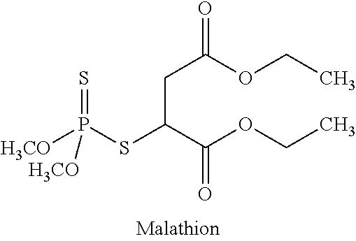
C(C(C(OCC)=O)SP([H3CO])([H3CO])=S)C(OCC)=O
